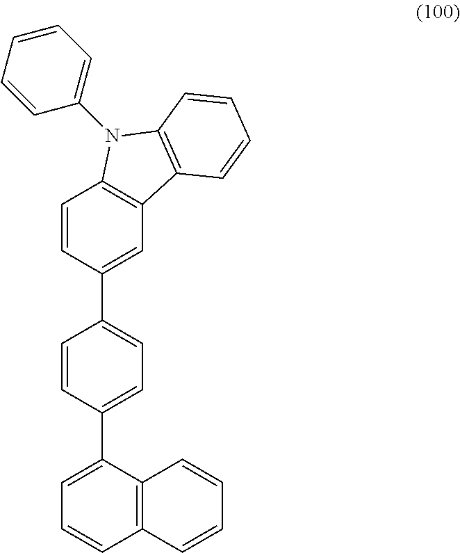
C12=C(C(C3=CC=C(C4=CC5=C(C=C4)N(C4=CC=CC=C4)C4=C5C=CC=C4)C=C3)=CC=C1)C=CC=C2
